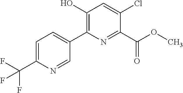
C1=NC(C(F)(F)F)=CC=C1C1=C(O)C=C(Cl)C(C(OC)=O)=N1
